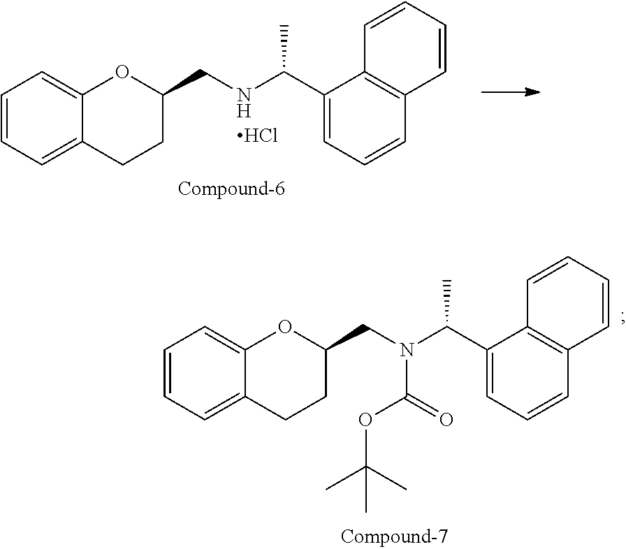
C1=CC2=C(C(C(N(CC3OC4=CC=CC=C4CC3)C(=O)OC(C)(C)C)C)=CC=C2)C=C1.C1=CC2=C(C(C(NCC3OC4=CC=CC=C4CC3)C)=CC=C2)C=C1.Cl
